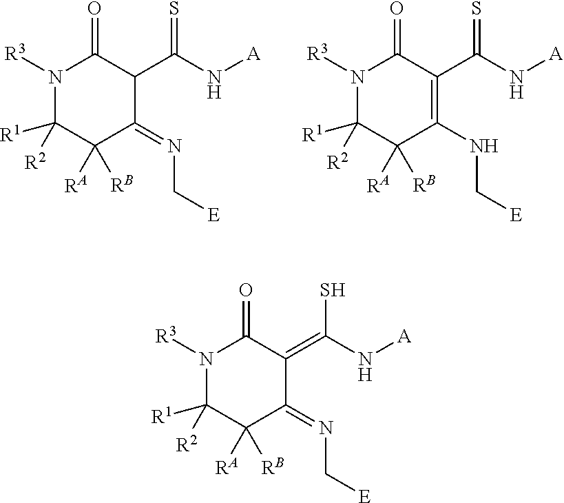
N1([R3])C([R1])([R2])C([RA])([RB])C(=NC[E])C(C(N[A])=S)C1=O.N1([R3])C([R1])([R2])C([RA])([RB])C(NC[E])=C(C(N[A])=S)C1=O.N1([R3])C([R1])([R2])C([RA])([RB])C(=NC[E])C(=C(N[A])S)C1=O
